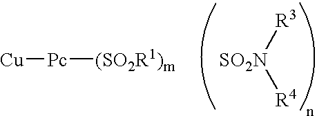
[SO2N]([R3])[R4].[Cu][Pc][(SO2R1)m]
